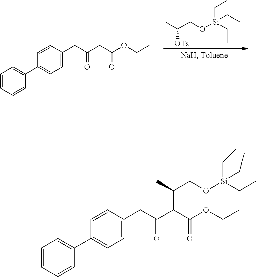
C1=CC=CC(C2=CC=C(CC(CC(OCC)=O)=O)C=C2)=C1.CC(CO[Si](CC)(CC)CC)[OTs].C1=CC=CC(C2=CC=C(CC(=O)C(C(OCC)=O)C(C)CO[Si](CC)(CC)CC)C=C2)=C1
